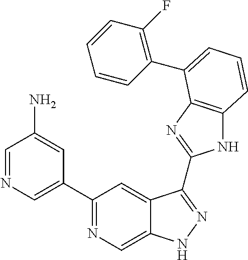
C1=NC=C(C2=NC=C3C(=C2)C(C2=NC4=C(N2)C=CC=C4C2=C(F)C=CC=C2)=NN3)C=C1N
